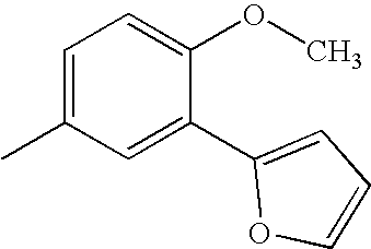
CC1=CC=C(OC)C(C2=CC=CO2)=C1
